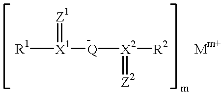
[R1][X1]([Q][X2](=[Z2])[R2])=[Z1]
